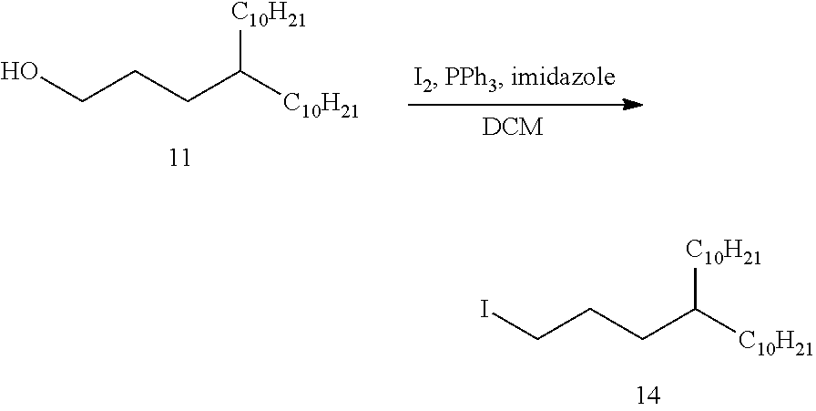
C(CCC([C10H21])[C10H21])O.C(CCC([C10H21])[C10H21])I
